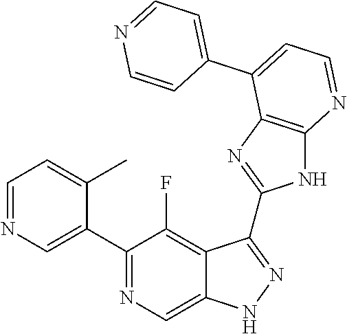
C1=NC=C(C2=NC=C3C(=C2F)C(C2=NC4=C(N2)N=CC=C4C2=CC=NC=C2)=NN3)C(C)=C1
